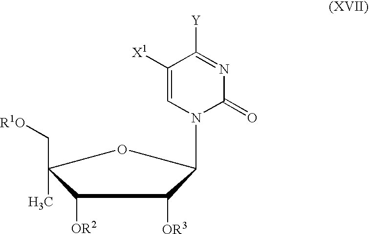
C1([OR2])C(C[R1O])(C)OC(N2C(=O)N=C([Y])C([X1])=C2)C1[OR3]
